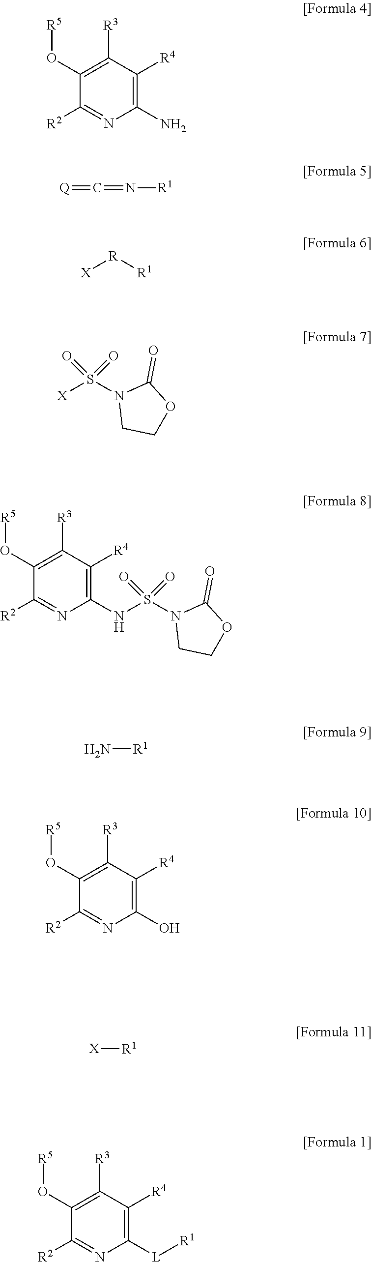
C1(O[R5])=C([R3])C([R4])=C(NS(N2CCOC2=O)(=O)=O)N=C1[R2].C1(O[R5])=C([R3])C([R4])=C(N)N=C1[R2].[Q]=C=N[R1].[X][R][R1].[X]S(N1CCOC1=O)(=O)=O.N[R1].C1(O[R5])=C([R3])C([R4])=C(O)N=C1[R2].[X][R1].C1(O[R5])=C([R3])C([R4])=C([L][R1])N=C1[R2]
